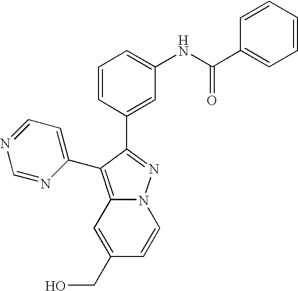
N12C(=C(C3=CC=NC=N3)C(C3=CC(NC(C4=CC=CC=C4)=O)=CC=C3)=N1)C=C(CO)C=C2
